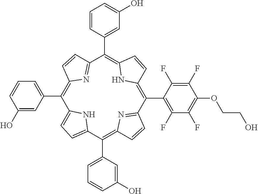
C1(C2=CC=CC(O)=C2)=C2N=C(C=C2)C(C2=CC(O)=CC=C2)=C2NC(=C(C3=C(F)C(F)=C(OCCO)C(F)=C3F)C3=NC(=C(C4=CC=CC(O)=C4)C4=CC=C1N4)C=C3)C=C2
